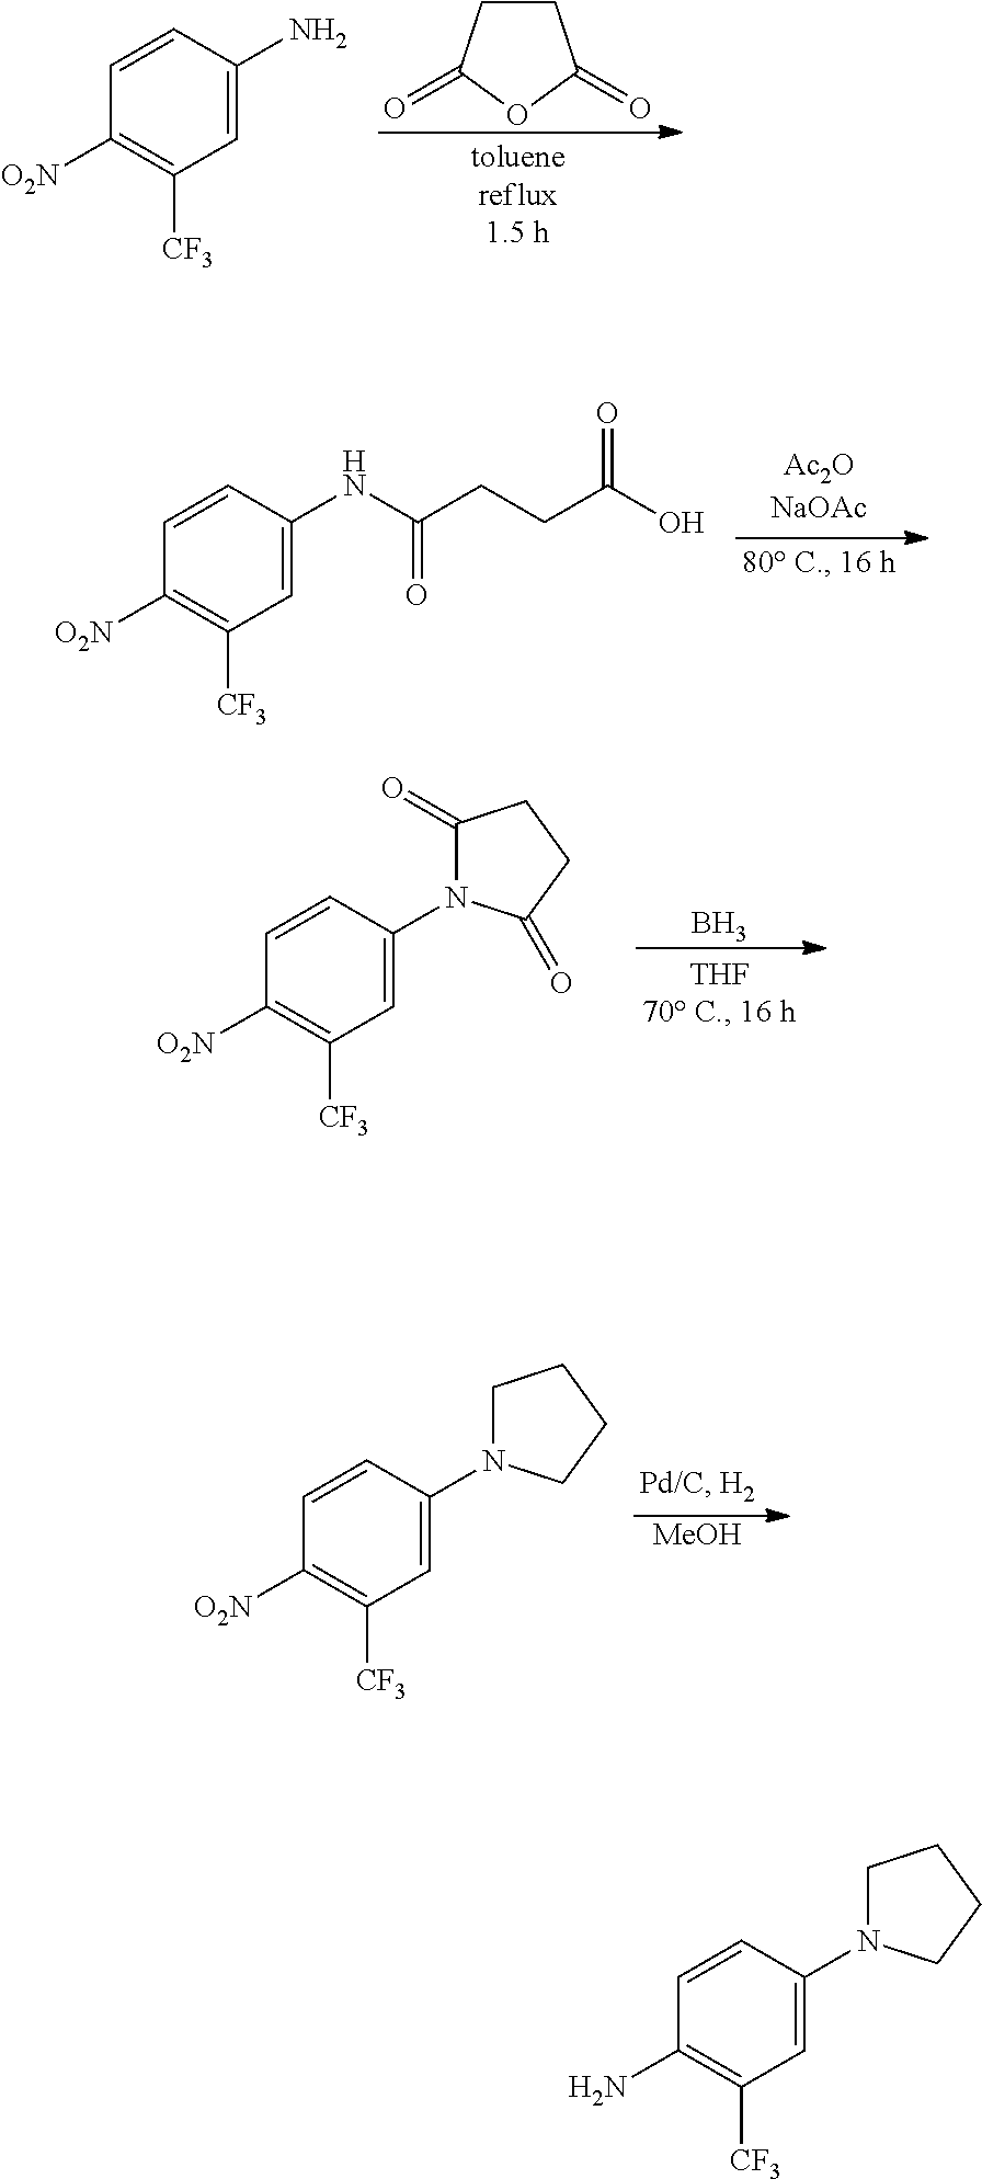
C1CC(=O)OC1=O.C1=CC(N)=CC([CF3])=C1[O2N].C1=CC(NC(CCC(=O)O)=O)=CC([CF3])=C1[O2N].B.C1=CC(N2C(=O)CCC2=O)=CC([CF3])=C1[O2N].[MeOH].C1=CC(N2CCCC2)=CC([CF3])=C1[O2N].C1=CC(N2CCCC2)=CC([CF3])=C1N
